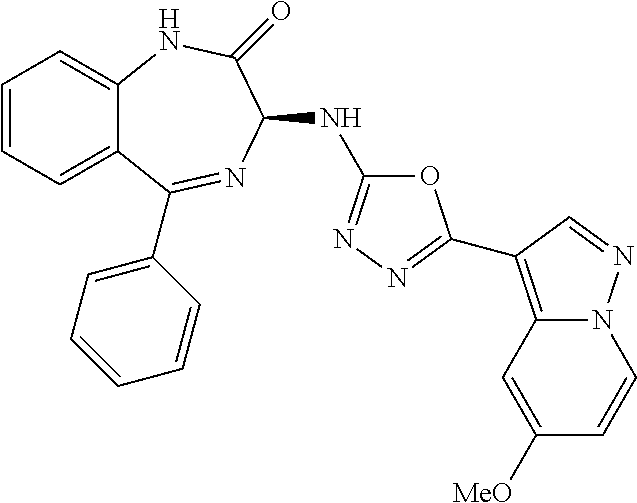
C1=CC=C2C(=C1)NC(=O)C(NC1=NN=C(C3=C4N(N=C3)C=CC([MeO])=C4)O1)N=C2C1=CC=CC=C1
